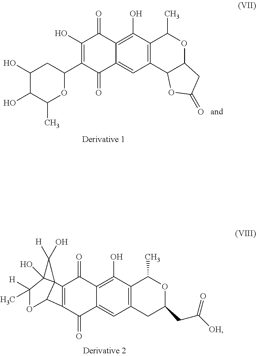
C12=C(C(=O)C3=CC4=C(C(O)=C3C1=O)C(C)OC(CC(=O)[OH])C4)C1C23C(O)(C([H])(C)O1)C3([H])O.C1(O)=C(C2CC(O)C(O)C(C)O2)C(=O)C2=CC3=C(C(O)=C2C1=O)C(C)OC1C3OC(=O)C1
